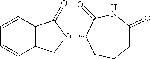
C1=CC2=C(C=C1)CN(C1C(=O)NC(=O)CCC1)C2=O
